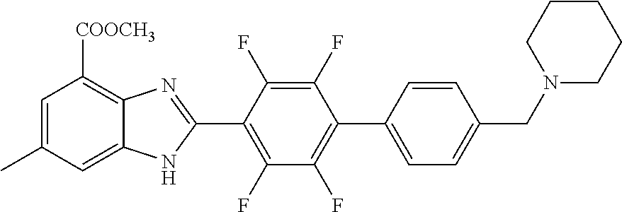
C1=C(C)C=C2C(=C1[COOCH3])N=C(C1=C(F)C(F)=C(C3=CC=C(CN4CCCCC4)C=C3)C(F)=C1F)N2
